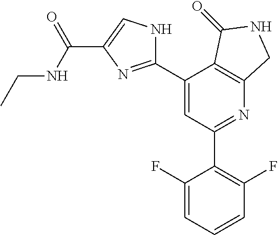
C1(C2=NC(C(=O)NCC)=CN2)=CC(C2=C(F)C=CC=C2F)=NC2=C1C(=O)NC2
